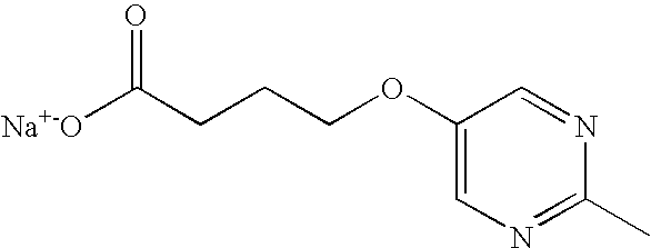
O=C(CCCOC1=CN=C(C)N=C1)[Na+-O]
